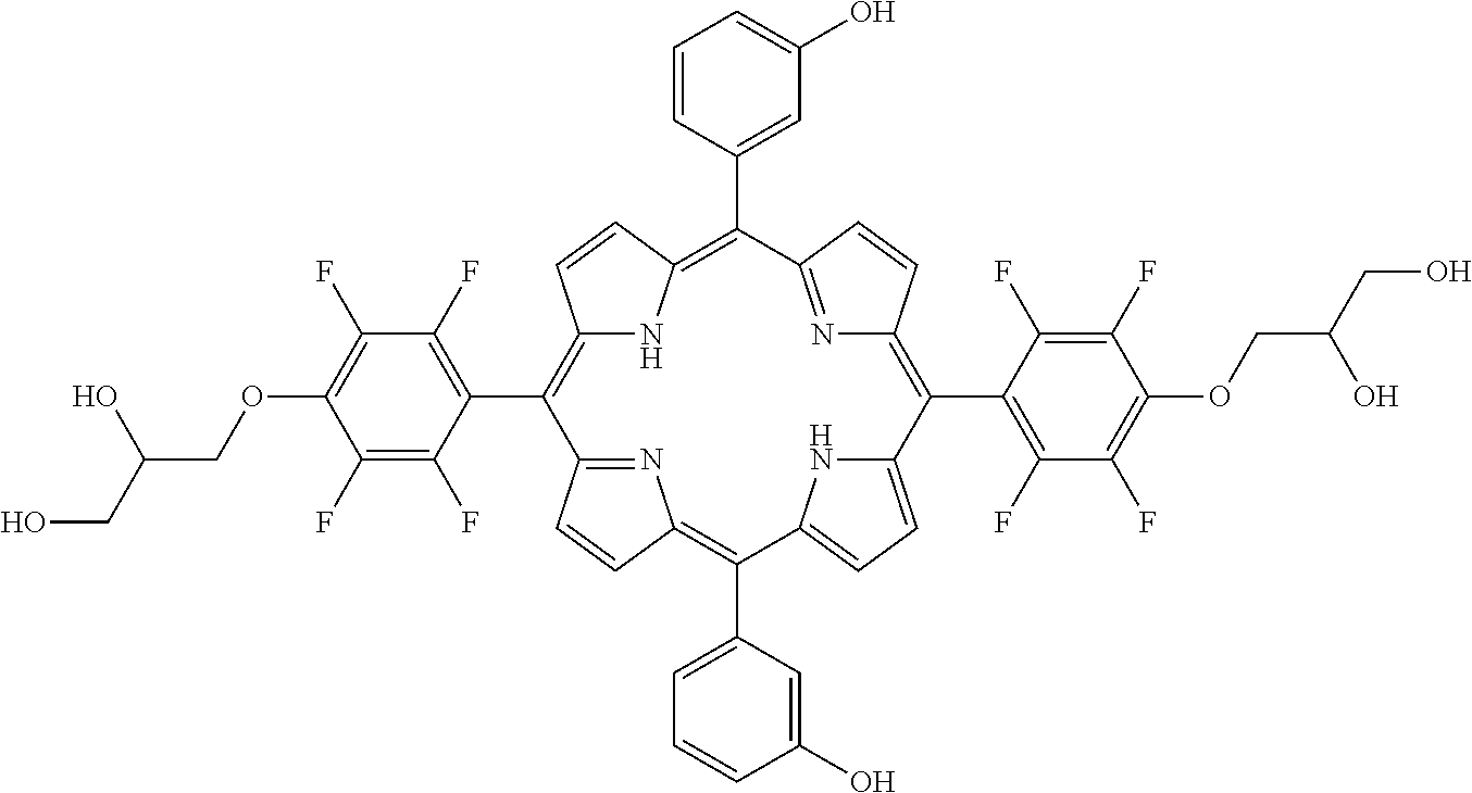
C1(C2=C3NC(=C(C4=CC(O)=CC=C4)C4=NC(=C(C5=C(F)C(F)=C(OCC(CO)O)C(F)=C5F)C5=CC=C(C(C6=CC=CC(O)=C6)=C6N=C2C=C6)N5)C=C4)C=C3)=C(F)C(F)=C(OCC(CO)O)C(F)=C1F
